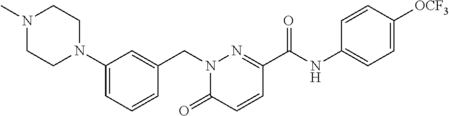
C1CN(C2=CC=CC(CN3C(=O)C=CC(C(NC4=CC=C([OCF3])C=C4)=O)=N3)=C2)CCN1C
